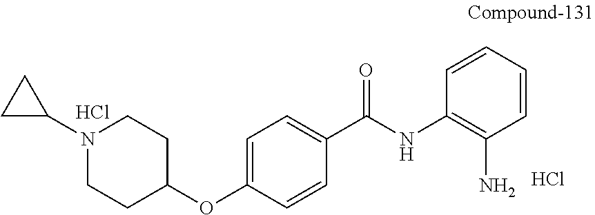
C1=C(C(=O)NC2=C(N)C=CC=C2)C=CC(OC2CCN(C3CC3)CC2)=C1.Cl.Cl
